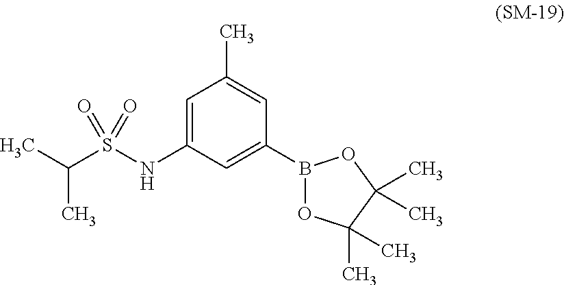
C1(NS(C(C)C)(=O)=O)=CC(C)=CC(B2OC(C)(C)C(C)(C)O2)=C1
